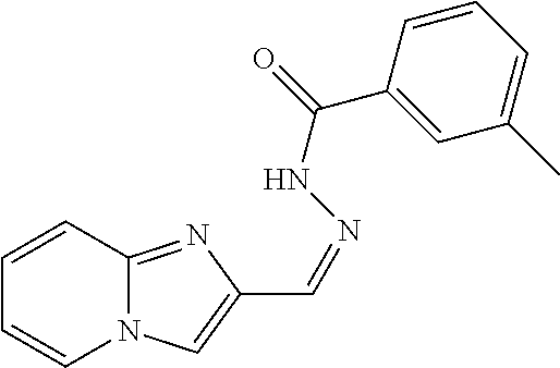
C1=CC2=NC(C=NNC(=O)C3=CC(C)=CC=C3)=CN2C=C1
